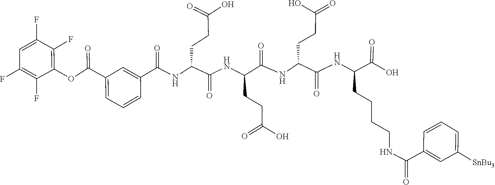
C1(OC(C2=CC=CC(C(=O)NC(CCC(=O)O)C(NC(CCC(=O)O)C(=O)NC(CCC(O)=O)C(NC(CCCCNC(C3=CC([SnBu3])=CC=C3)=O)C(=O)O)=O)=O)=C2)=O)=C(F)C(F)=CC(F)=C1F
